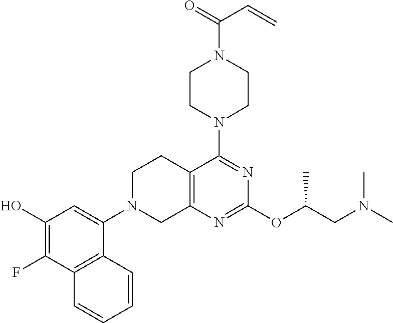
C1(O)=C(F)C2=C(C(N3CC4=C(CC3)C(N3CCN(C(=O)C=C)CC3)=NC(OC(CN(C)C)C)=N4)=C1)C=CC=C2
